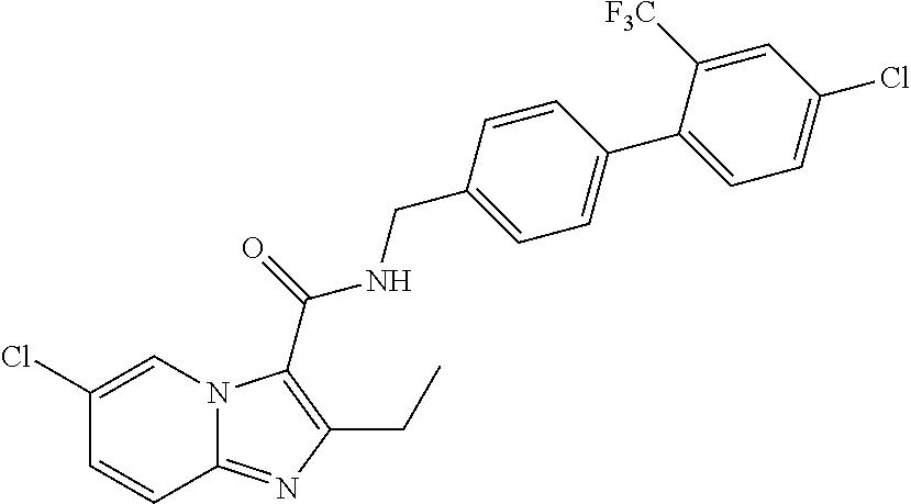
C1(Cl)=CN2C(=NC(CC)=C2C(=O)NCC2=CC=C(C3=CC=C(Cl)C=C3[F3C])C=C2)C=C1
